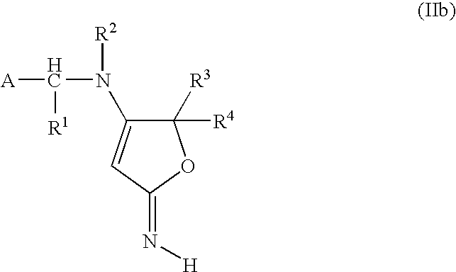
C1([R3])([R4])C(N([R2])C([A])[R1])=CC(=N[H])O1
